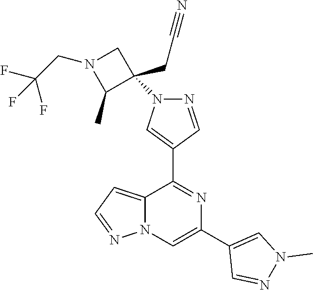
C12=CC=NN1C=C(C1=CN(C)N=C1)N=C2C1=CN(C2(CC#N)CN(CC(F)(F)F)C2C)N=C1
